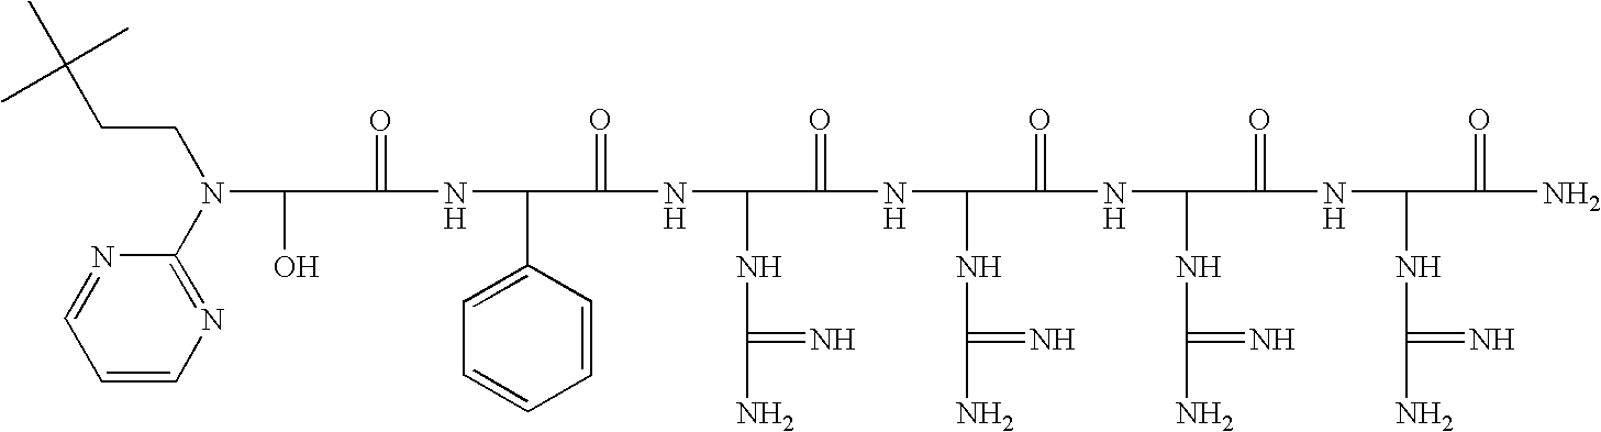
C(=O)(NC(C1=CC=CC=C1)C(=O)NC(NC(N)=N)C(=O)NC(NC(N)=N)C(=O)NC(NC(N)=N)C(=O)NC(NC(N)=N)C(=O)N)C(O)N(C1=NC=CC=N1)CCC(C)(C)C
